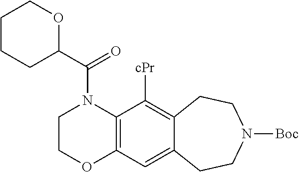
C1(C(=O)N2CCOC3=C2C([cPr])=C2C(=C3)CCN([Boc])CC2)OCCCC1
